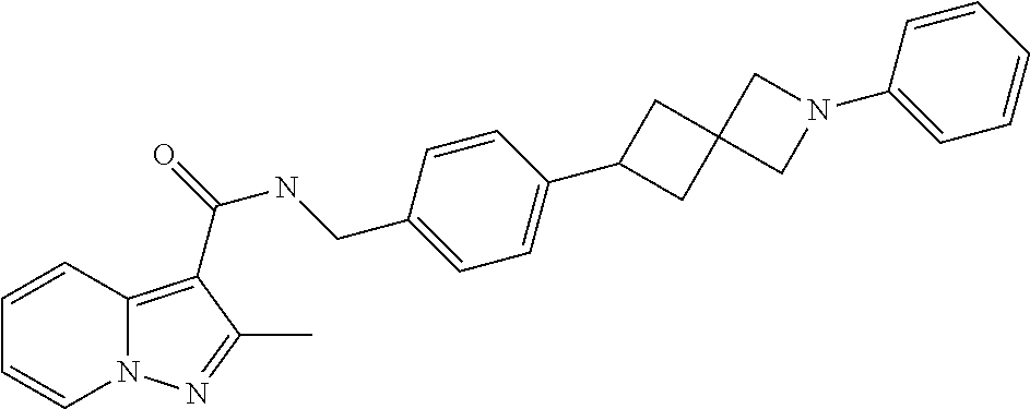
N12C(=C(C(NCC3=CC=C(C4CC5(C4)CN(C4=CC=CC=C4)C5)C=C3)=O)C(C)=N1)C=CC=C2
